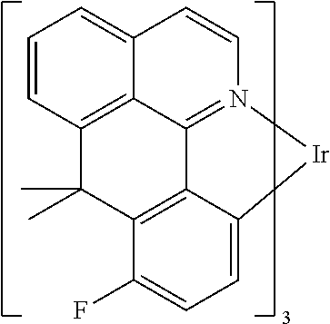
C1=C2C3=C(C(F)=C1)C(C)(C)C1=C4C3=N(C=CC4=CC=C1)[Ir]2
